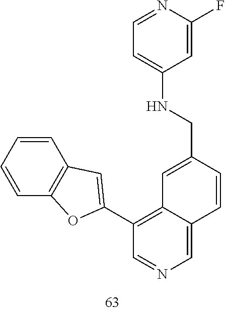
C1=CC=CC2=C1C=C(C1=C3C(=CN=C1)C=CC(CNC1=CC=NC(F)=C1)=C3)O2
